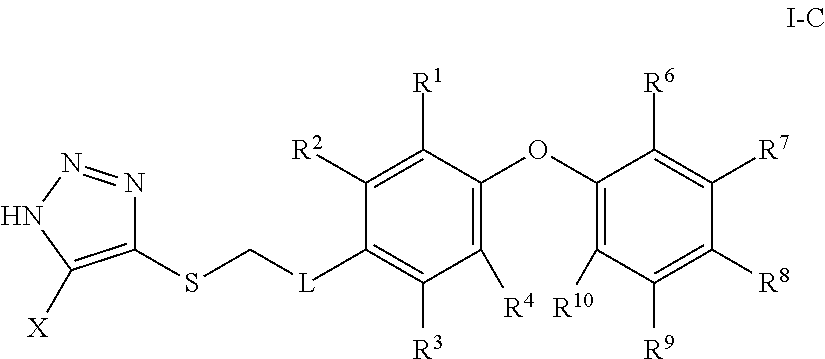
C1([R2])=C([R1])C(OC2=C([R10])C([R9])=C([R8])C([R7])=C2[R6])=C([R4])C([R3])=C1[L]CSC1=C([X])NN=N1
